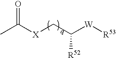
O=C([X]CC([W][R53])[R52])C
